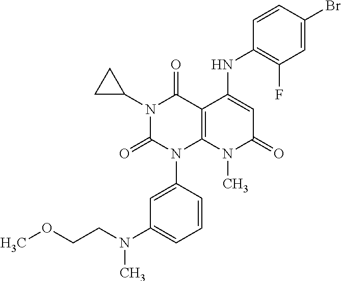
C1(NC2=CC(=O)N(C)C3=C2C(=O)N(C2CC2)C(=O)N3C2=CC(N(CCOC)C)=CC=C2)=C(F)C=C(Br)C=C1
